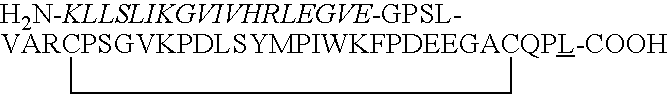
[H2N-KLLSLIKGVIVHRLEGVE-GPSL-VARCPSGVKPDLSYMPIWKFPDEEGACQPL-COOH]1CC1
